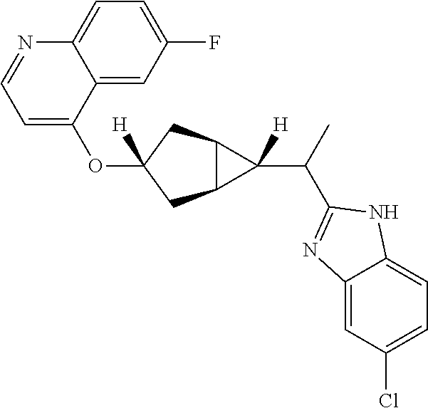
O(C1([H])CC2C(C1)C2(C(C)C1=NC2=CC(Cl)=CC=C2N1)[H])C1=CC=NC2=CC=C(F)C=C12
